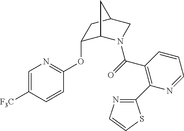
C1=C([F3C])C=CC(OC2C3N(C(=O)C4=C(C5=NC=CS5)N=CC=C4)CC(C2)C3)=N1
